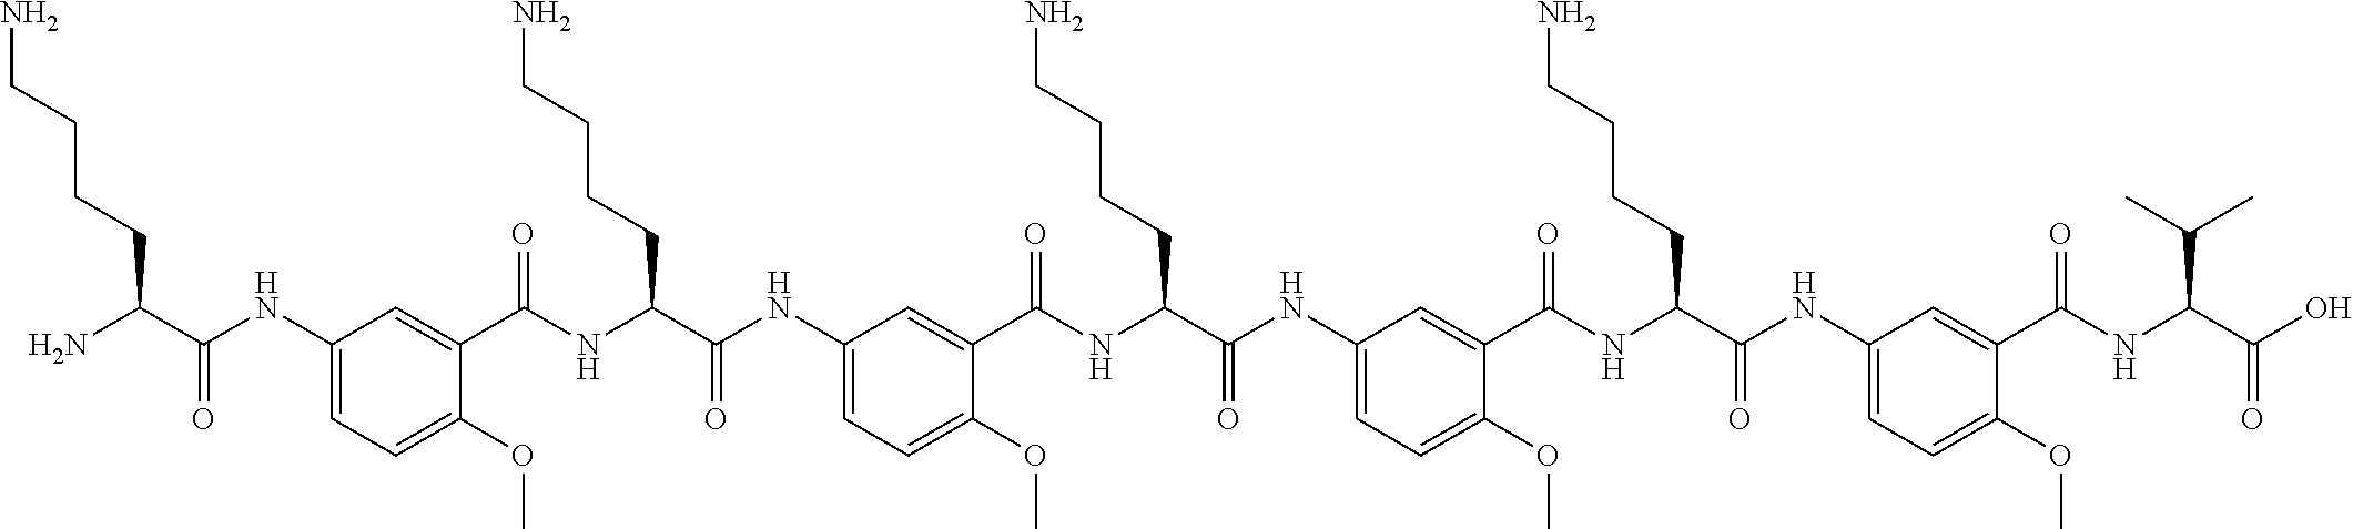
C1(NC(C(N)CCCCN)=O)=CC=C(OC)C(C(NC(C(NC2=CC=C(OC)C(C(NC(C(NC3=CC=C(OC)C(C(NC(C(NC4=CC=C(OC)C(C(NC(C(O)=O)C(C)C)=O)=C4)=O)CCCCN)=O)=C3)=O)CCCCN)=O)=C2)=O)CCCCN)=O)=C1
